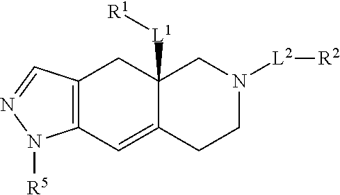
[R5]N1C2=C(CC3([L1][R1])C(=C2)CCN([L2][R2])C3)C=N1
